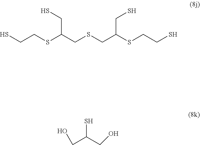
SCCSC(CSCC(SCCS)CS)CS.SC(CO)CO
